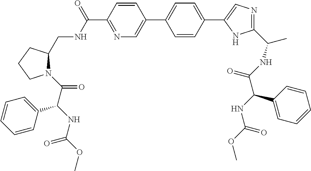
C1=CC(C(NCC2N(C(C(NC(OC)=O)C3=CC=CC=C3)=O)CCC2)=O)=NC=C1C1=CC=C(C2=CN=C(C(NC(C(NC(OC)=O)C3=CC=CC=C3)=O)C)N2)C=C1
